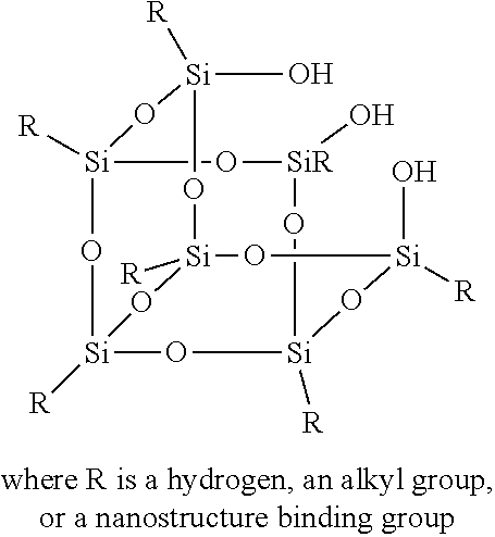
[Si]12([R])O[Si]3([R])O[Si](O)([R])O[Si]([R])(O1)O[SiR](O)O[Si]([R])(O[Si](O)([R])O3)O2
